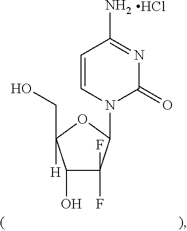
Cl.C1=CN(C2C(F)(F)C(O)C([H])(CO)O2)C(=O)N=C1N
